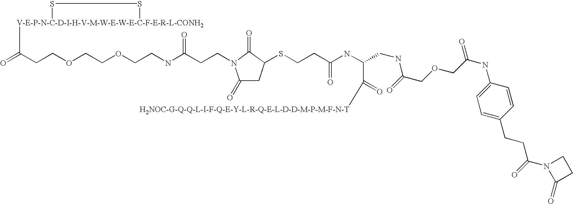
[V-E-P-N-C-D-I-H-V-M-W-E-W-E-C-F-E-R-L-CONH2]1(C(CCOCCOCCNC(=O)CCN2C(=O)CC(SCCC(=O)NC(C([H2NOC-G-Q-Q-L-I-F-Q-E-Y-L-R-Q-E-L-D-D-M-P-M-F-N-T])=O)CNC(=O)COCC(=O)NC3=CC=C(CCC(N4C(=O)CC4)=O)C=C3)C2=O)=O)SS1
